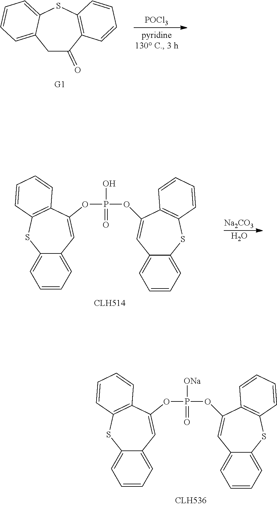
C1C(=O)C2=C(SC3=CC=CC=C13)C=CC=C2.[POCl3].C12=CC=CC=C1C=C(OP([ONa])(OC1=CC3=CC=CC=C3SC3=C1C=CC=C3)=O)C1=C(S2)C=CC=C1.C12=CC=CC=C1C=C(OP(O)(OC1=CC3=CC=CC=C3SC3=C1C=CC=C3)=O)C1=C(S2)C=CC=C1.[Na2CO3].O
